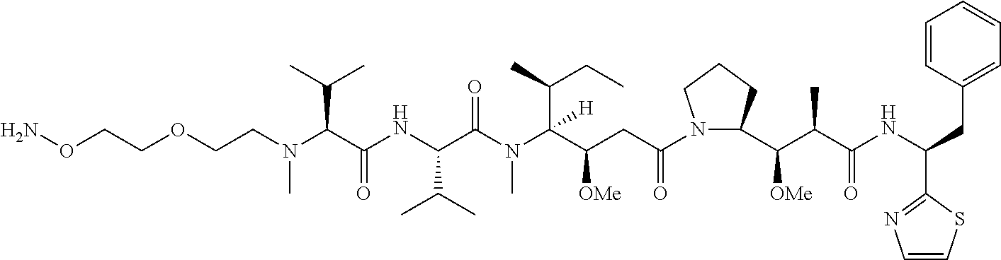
NOCCOCCN(C(C(NC(C(N(C(C(CC(N1C(C(C(C)C(NC(CC2=CC=CC=C2)C2=NC=CS2)=O)[OMe])CCC1)=O)[OMe])(C(CC)C)[H])C)=O)C(C)C)=O)C(C)C)C
